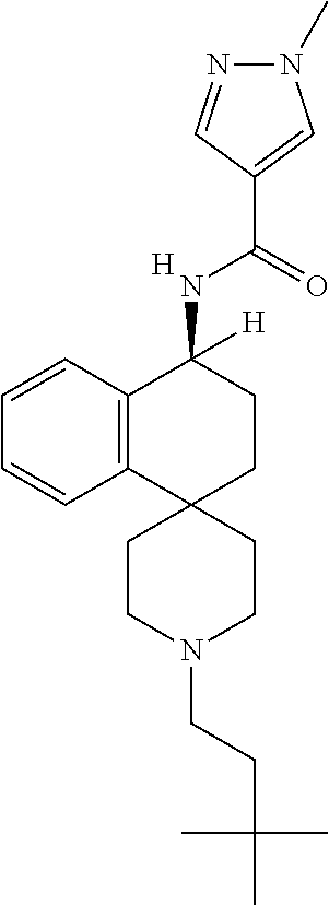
C12=C(C=CC=C1)C(NC(C1=CN(C)N=C1)=O)([H])CCC21CCN(CCC(C)(C)C)CC1.[H]
